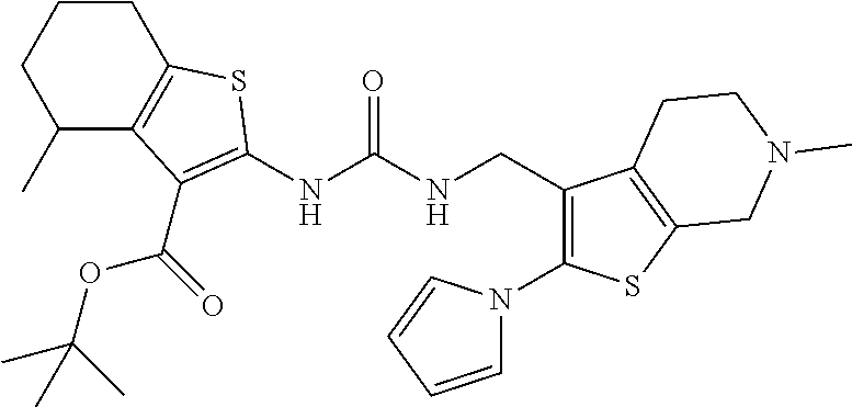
N(C(NCC1=C(N2C=CC=C2)SC2=C1CCN(C)C2)=O)C1=C(C(OC(C)(C)C)=O)C2=C(CCCC2C)S1
